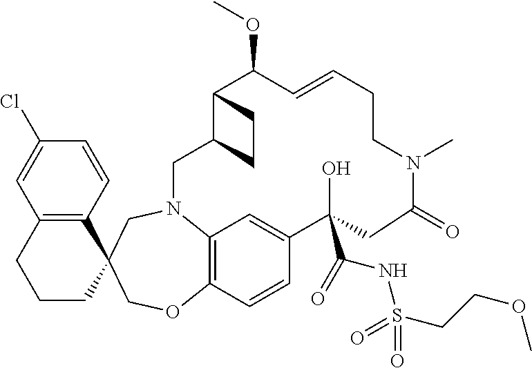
C12=C(C=CC(Cl)=C1)C1(CCC2)COC2=C3N(C1)CC1C(C(OC)C=CCCN(C)C(=O)CC(O)(C(NS(=O)(=O)CCOC)=O)C(=C3)C=C2)CC1
